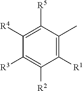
C1([R4])=C([R5])C(C)=C([R1])C([R2])=C1[R3]
